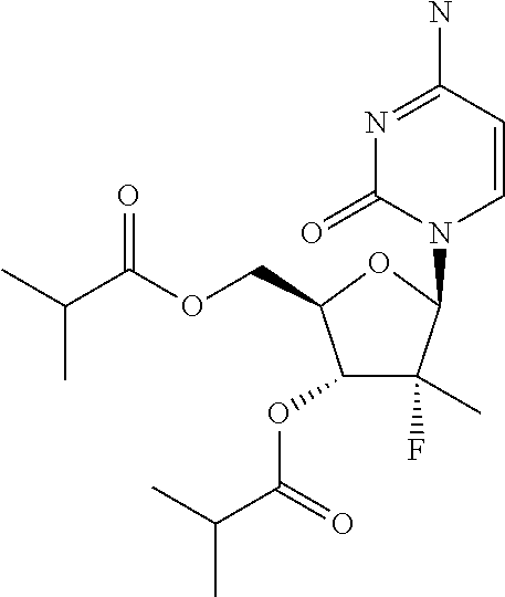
N1=C(N)C=CN(C2C(F)(C)C(OC(=O)C(C)C)C(COC(C(C)C)=O)O2)C1=O
